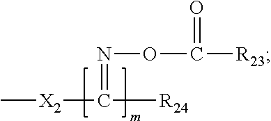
C[X2]C([R24])=NOC([R23])=O
